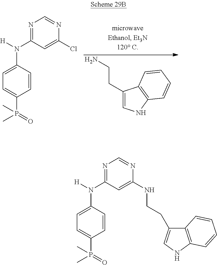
N1=C(N(C2=CC=C(P(=O)(C)C)C=C2)[H])C=C(Cl)N=C1.C1(CCN)=CNC2=C1C=CC=C2.N1=C(N(C2=CC=C(P(=O)(C)C)C=C2)[H])C=C(NCCC2=CNC3=C2C=CC=C3)N=C1
